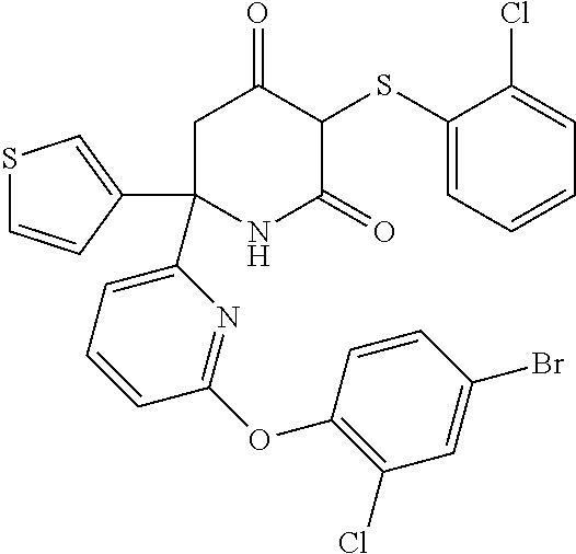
C1C(C2=CSC=C2)(C2=CC=CC(OC3=C(Cl)C=C(Br)C=C3)=N2)NC(=O)C(SC2=CC=CC=C2Cl)C1=O
